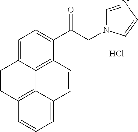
C1=C2C3=C(C(C(CN4C=NC=C4)=O)=C1)C=CC1=CC=CC(=C31)C=C2.Cl
